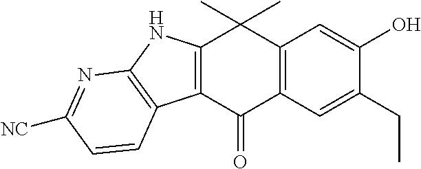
C12=C(C(=O)C3=C(C1(C)C)C=C(O)C(CC)=C3)C1=C(N2)N=C([NC])C=C1
